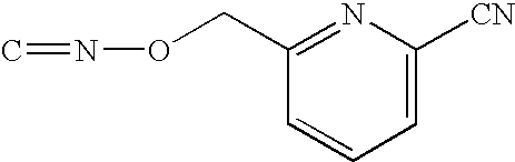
C1=C([CN])N=C(CON=C)C=C1
